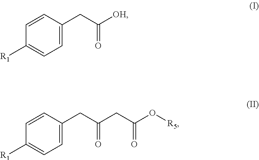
C1=CC([R1])=CC=C1CC(CC(O[R5])=O)=O.C1=CC([R1])=CC=C1CC([OH])=O
